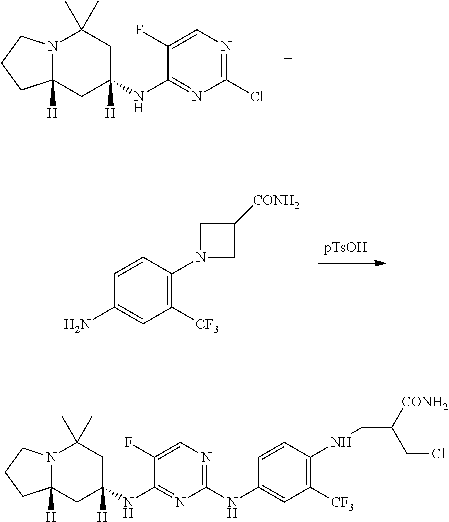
C1(NC2([H])CC(C)(C)N3C([H])(C2)CCC3)=NC(Cl)=NC=C1F.C1(N)=CC([CF3])=C(N2CC([CONH2])C2)C=C1.C1(NC2=NC=C(F)C(NC3([H])CC(C)(C)N4C([H])(C3)CCC4)=N2)=CC([CF3])=C(NCC([CONH2])CCl)C=C1
